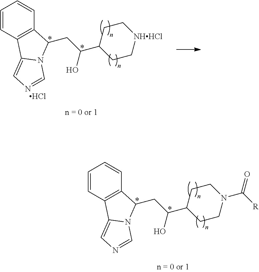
C1=CC2=C(C=C1)C(CC(C1CC[NHHCl]CC1)O)N1C2=CN=C1.Cl.C1=CC2=C(C=C1)C(CC(C1CCN(C([R])=O)CC1)O)N1C2=CN=C1
